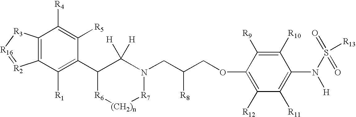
[(CH2)n]1[R6]C(C2=C([R1])C3=C(C([R4])=C2[R5])[R3][R16]=[R2]3)C([H])([H])N(CC(COC2=C([R12])C([R11])=C(N([H])S([R13])(=O)=O)C([R10])=C2[R9])[R8])[R7]1
